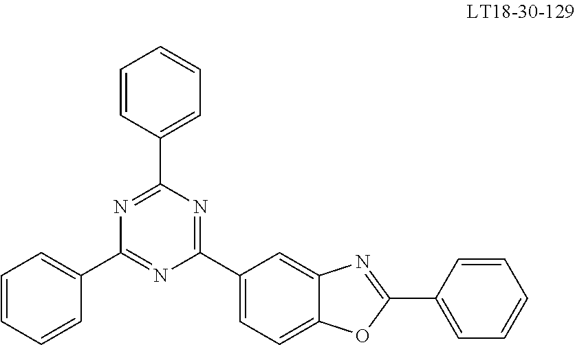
C1(C2=NC(C3=CC=CC=C3)=NC(C3=CC=CC=C3)=N2)=CC=C2C(=C1)N=C(C1=CC=CC=C1)O2
